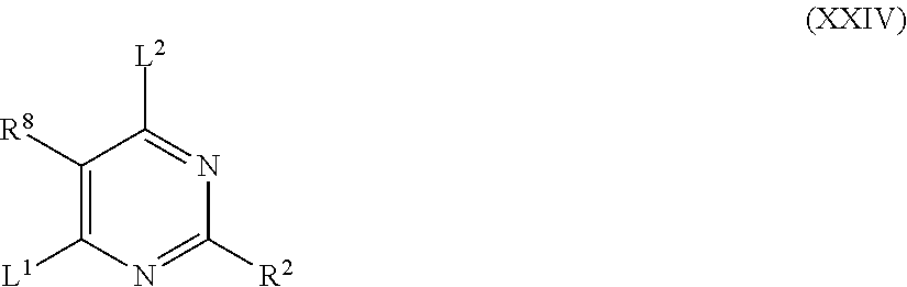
[L2]C1=NC([R2])=NC([L1])=C1[R8]
